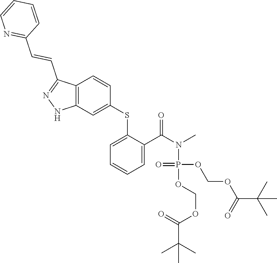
C1(SC2=CC3=C(C=C2)C(C=CC2=NC=CC=C2)=NN3)=CC=CC=C1C(N(C)P(OCOC(C(C)(C)C)=O)(=O)OCOC(C(C)(C)C)=O)=O
